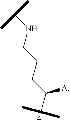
C(NCCCC(C(C)C)[A])(C)C
